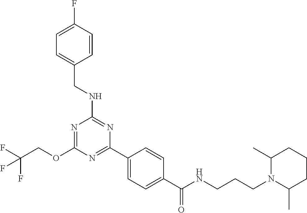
O(C1=NC(NCC2=CC=C(F)C=C2)=NC(C2=CC=C(C(NCCCN3C(C)CCCC3C)=O)C=C2)=N1)CC(F)(F)F
